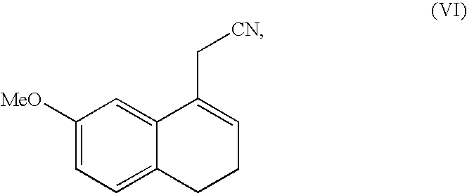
C1([MeO])=CC=C2C(=C1)C(C[CN])=CCC2
